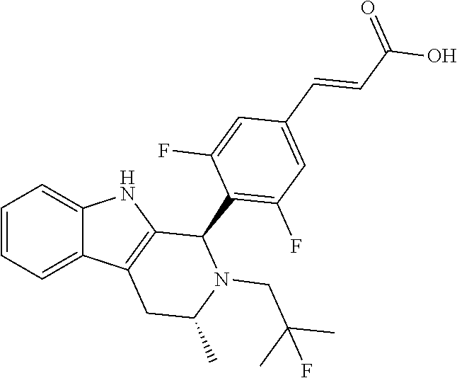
C1=CC=C2C(=C1)NC1=C2CC(C)N(CC(C)(C)F)C1C1=C(F)C=C(C=CC(=O)O)C=C1F
